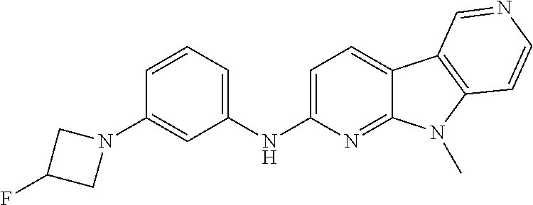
N(C1=CC=C2C(=N1)N(C)C1=C2C=NC=C1)C1=CC=CC(N2CC(F)C2)=C1
